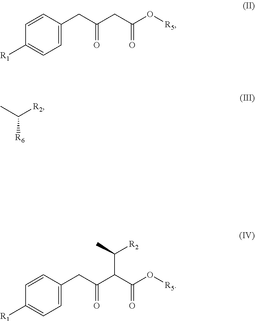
C1=CC([R1])=CC=C1CC(CC(O[R5])=O)=O.CC([R2])[R6].C1=CC([R1])=CC=C1CC(C(C(O[R5])=O)C(C)[R2])=O
